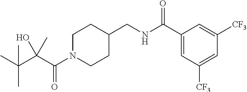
C1N(C(C(C(C)(C)C)(O)C)=O)CCC(CNC(C2=CC([CF3])=CC([CF3])=C2)=O)C1
